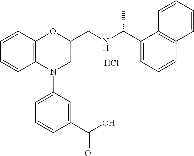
C1=CC2=C(C=C1)OC(CNC(C1=CC=CC3=C1C=CC=C3)C)CN2C1=CC=CC(C(=O)O)=C1.Cl
